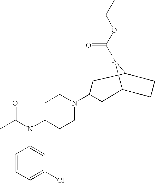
C12N(C(OCC)=O)C(CC1)CC(N1CCC(N(C(C)=O)C3=CC(Cl)=CC=C3)CC1)C2
